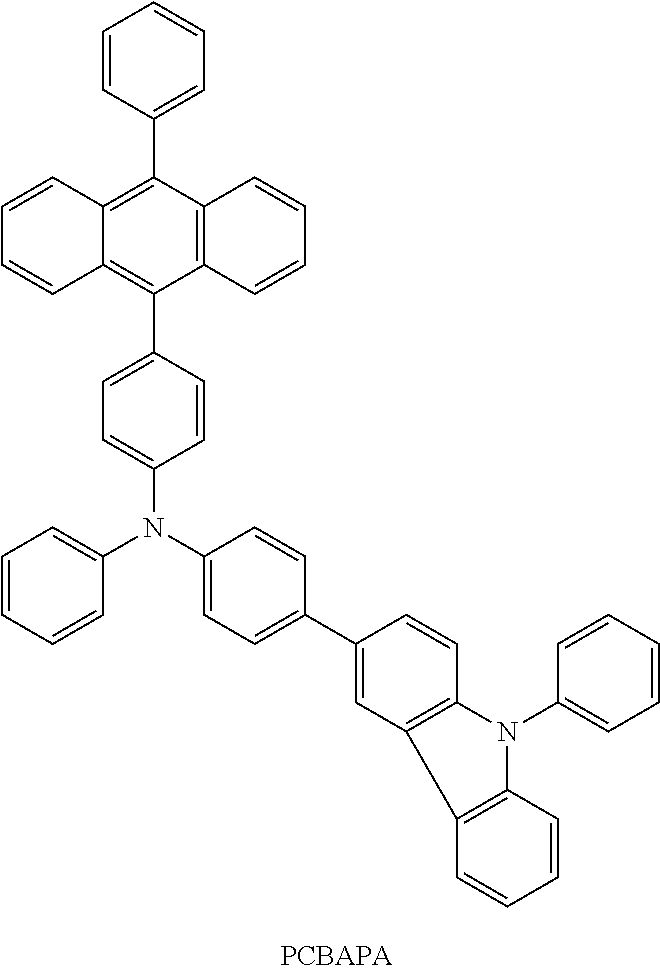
C1=CC2=C(C3=CC=CC=C3)C3=C(C(C4=CC=C(N(C5=CC=C(C6=CC7=C(C=C6)N(C6=CC=CC=C6)C6=C7C=CC=C6)C=C5)C5=CC=CC=C5)C=C4)=C2C=C1)C=CC=C3
